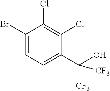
C1(Br)=CC=C(C([CF3])(O)[CF3])C(Cl)=C1Cl
